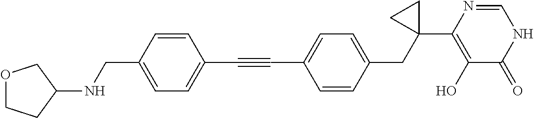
C(#CC1=CC=C(CNC2COCC2)C=C1)C1=CC=C(CC2(C3=C(O)C(=O)NC=N3)CC2)C=C1
